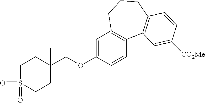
C1=C(OCC2(C)CCS(=O)(=O)CC2)C=CC2=C1CCCC1=C2C=C([CO2Me])C=C1
